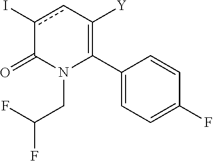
C1(C2=C([Y])cc(I)C(=O)N2CC(F)F)=CC=C(F)C=C1
